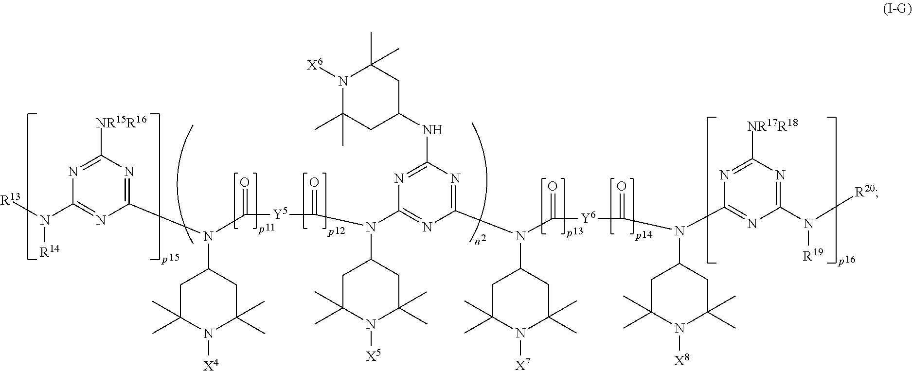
N1=C([NR15R16])N=C(N(C(=O)[Y5]C(=O)N(C2=NC(N(C3CC(C)(C)N([X7])C(C)(C)C3)C(=O)[Y6]C(=O)N(C3=NC(N([R20])[R19])=NC([NR17R18])=N3)C3CC(C)(C)N([X8])C(C)(C)C3)=NC(NC3CC(C)(C)N([X6])C(C)(C)C3)=N2)C2CC(C)(C)N([X5])C(C)(C)C2)C2CC(C)(C)N([X4])C(C)(C)C2)N=C1N([R13])[R14]
